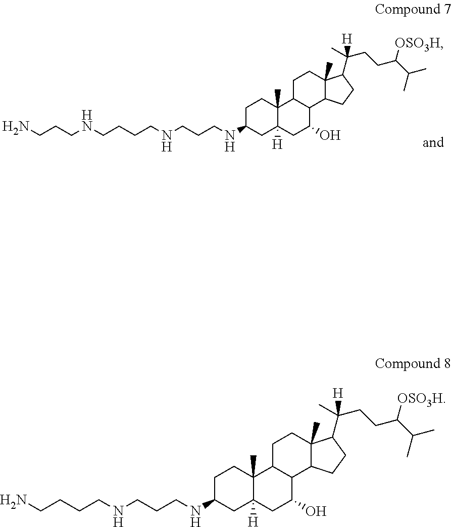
C1C(NCCCNCCCCN)CC2([H])C(C)(C1)C1C(C(O)C2)C2C(C)(CC1)C(C(CCC(C(C)C)[OSO3H])([H])C)CC2.C1C(NCCCNCCCCNCCCN)CC2([H])C(C)(C1)C1C(C(O)C2)C2C(C)(CC1)C(C(CCC(C(C)C)[OSO3H])([H])C)CC2
